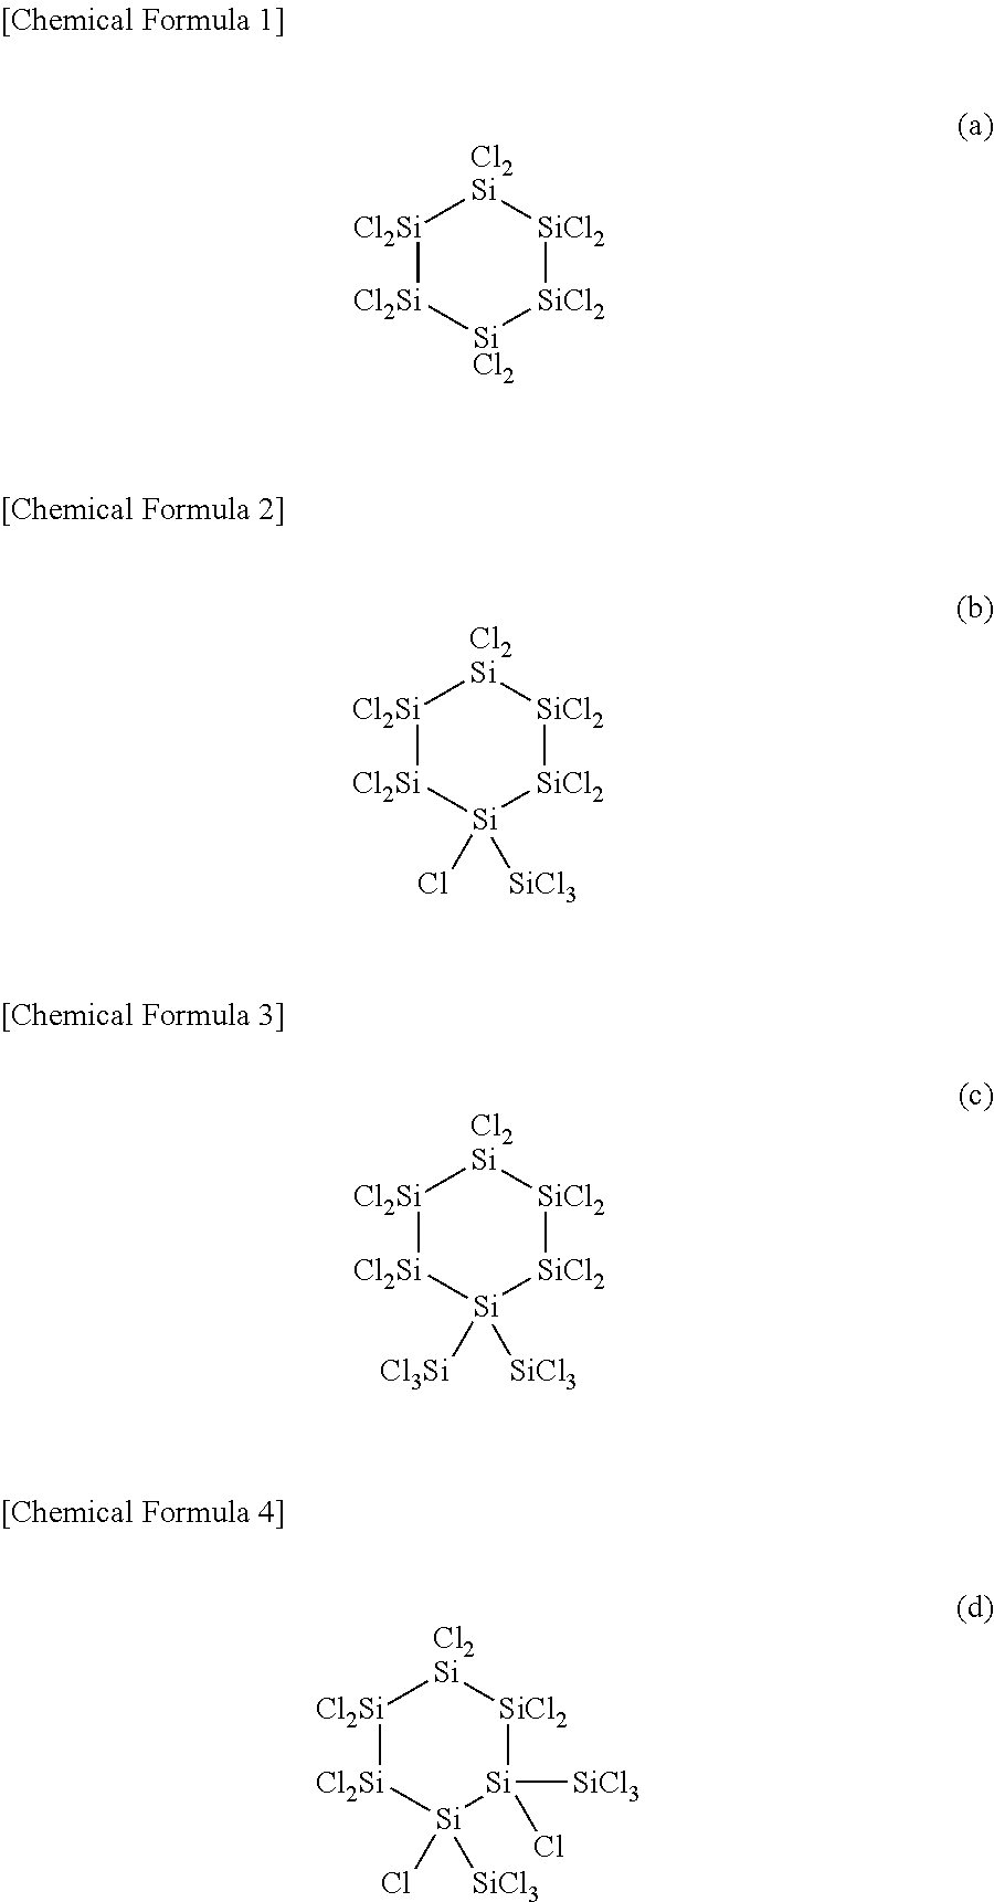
[Cl2Si]1[Cl2Si][Si]([SiCl3])(Cl)[SiCl2][SiCl2][Cl2Si]1.[Cl2Si]1[Cl2Si][Si]([SiCl3])([Cl3Si])[SiCl2][SiCl2][Cl2Si]1.[Cl2Si]1[Cl2Si][Si]([SiCl3])(Cl)[Si]([SiCl3])(Cl)[SiCl2][Cl2Si]1.[Cl2Si]1[Cl2Si][SiCl2][SiCl2][SiCl2][Cl2Si]1
